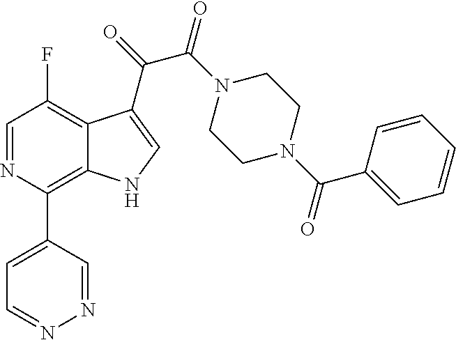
C1(C2=C3C(=C(F)C=N2)C(C(=O)C(N2CCN(C(C4=CC=CC=C4)=O)CC2)=O)=CN3)=CC=NN=C1
